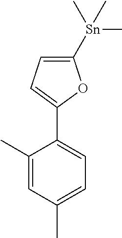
C1=C([Sn](C)(C)C)OC(C2=CC=C(C)C=C2C)=C1
